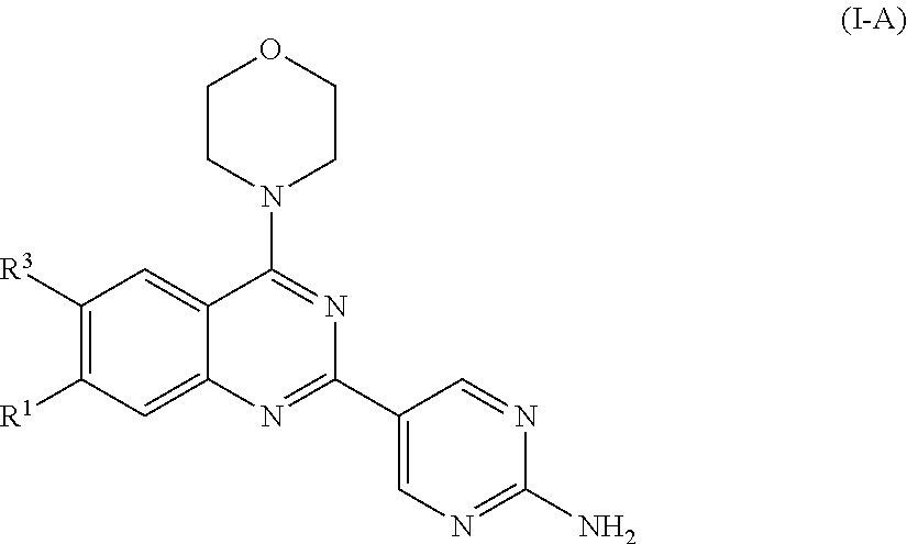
C1([R3])=C([R1])C=C2C(=C1)C(N1CCOCC1)=NC(C1=CN=C(N)N=C1)=N2
